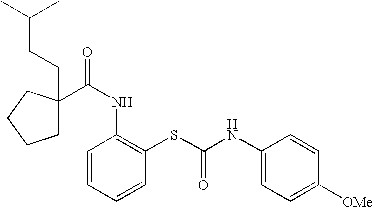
C(CC(C)C)C1(C(NC2=C(SC(=O)NC3=CC=C([OMe])C=C3)C=CC=C2)=O)CCCC1
